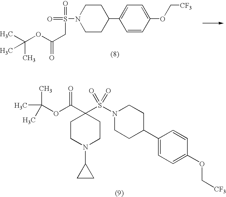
C1CC(C2=CC=C(OC[CF3])C=C2)CCN1S(=O)(=O)CC(=O)OC(C)(C)C.C1CN(C2CC2)CCC1(S(N1CCC(C2=CC=C(OC[CF3])C=C2)CC1)(=O)=O)C(OC(C)(C)C)=O
